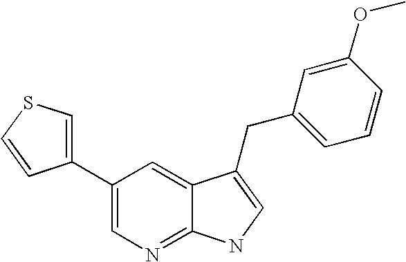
C1(C2=CSC=C2)=CN=C2C(=C1)C(CC1=CC=CC(OC)=C1)=CN2
